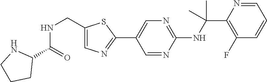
N(C(C1=C(F)C=CC=N1)(C)C)C1=NC=C(C2=NC=C(CNC(C3NCCC3)=O)S2)C=N1
